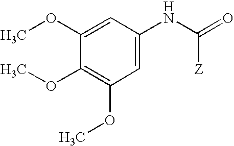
C1(OC)=CC(NC(=O)[Z])=CC(OC)=C1OC
